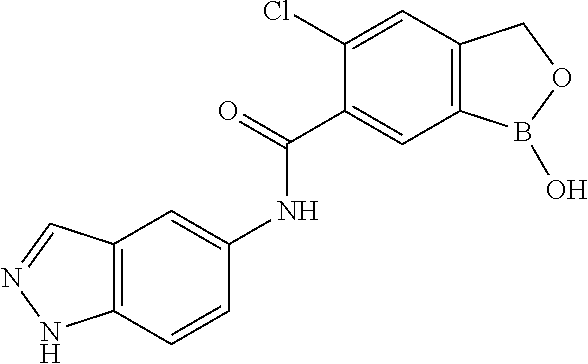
C1(Cl)=CC2=C(C=C1C(=O)NC1=CC3=C(C=C1)NN=C3)B(O)OC2
